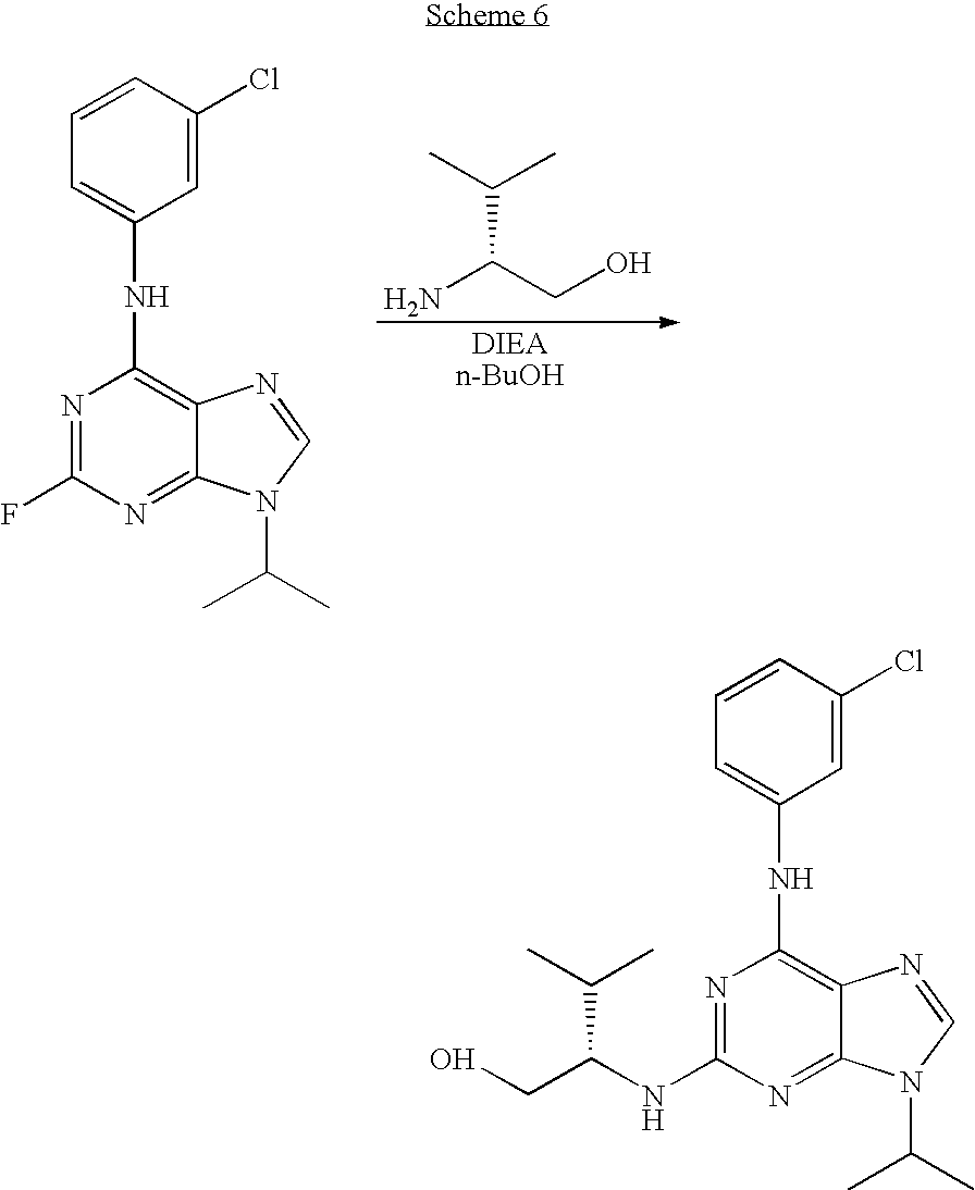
N1=C(F)N=C2C(=C1NC1=CC=CC(Cl)=C1)N=CN2C(C)C.NC(CO)C(C)C.N1=C(NC(CO)C(C)C)N=C2C(=C1NC1=CC=CC(Cl)=C1)N=CN2C(C)C
